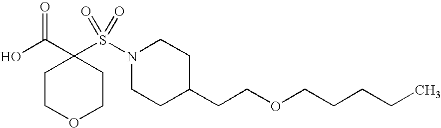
C1COCCC1(C(O)=O)S(N1CCC(CCOCCCCC)CC1)(=O)=O
